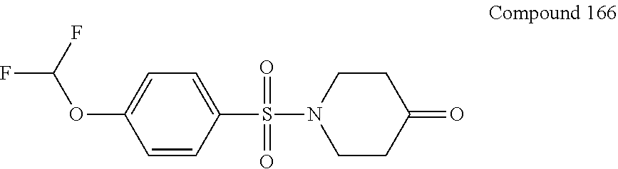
C1CN(S(=O)(C2=CC=C(OC(F)F)C=C2)=O)CCC1=O
